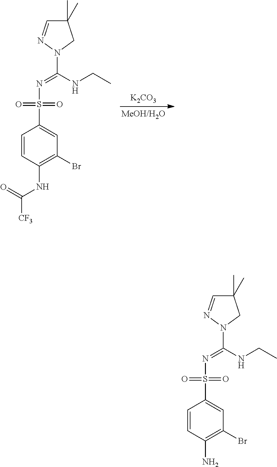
C1=CC(NC([CF3])=O)=C(Br)C=C1S(N=C(NCC)N1N=CC(C)(C)C1)(=O)=O.[K2CO3].C1=CC(N)=C(Br)C=C1S(N=C(NCC)N1N=CC(C)(C)C1)(=O)=O
